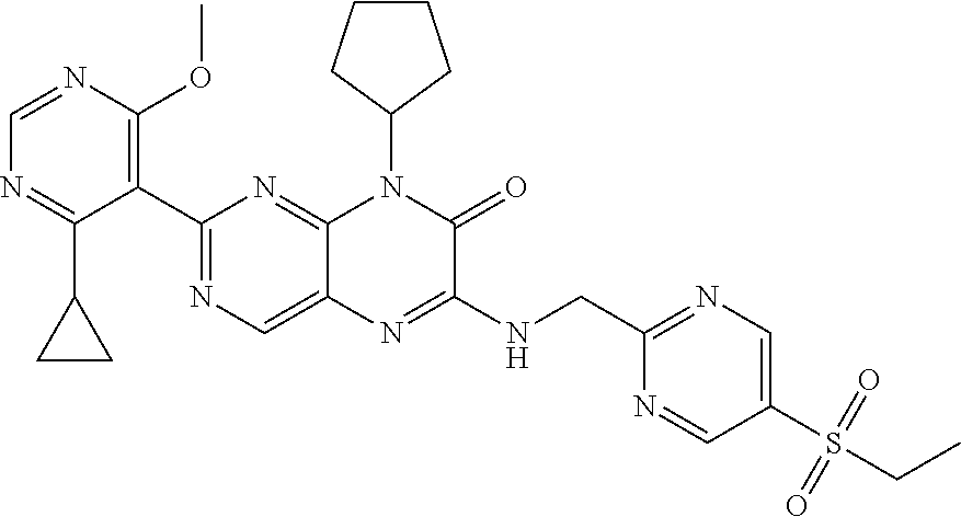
C1=NC(OC)=C(C2=NC=C3C(=N2)N(C2CCCC2)C(=O)C(NCC2=NC=C(S(CC)(=O)=O)C=N2)=N3)C(C2CC2)=N1
